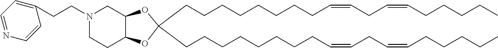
C12C(OC(CCCCCCCCC=CCC=CCCCCC)(CCCCCCCCC=CCC=CCCCCC)O1)CN(CCC1=CC=NC=C1)CC2
